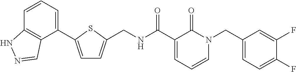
C(NC(C1=CC=CN(CC2=CC=C(F)C(F)=C2)C1=O)=O)C1=CC=C(C2=CC=CC3=C2C=NN3)S1
